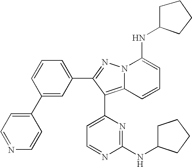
C1(C2=CC=NC=C2)=CC(C2=NN3C(=C2C2=CC=NC(NC4CCCC4)=N2)C=CC=C3NC2CCCC2)=CC=C1
